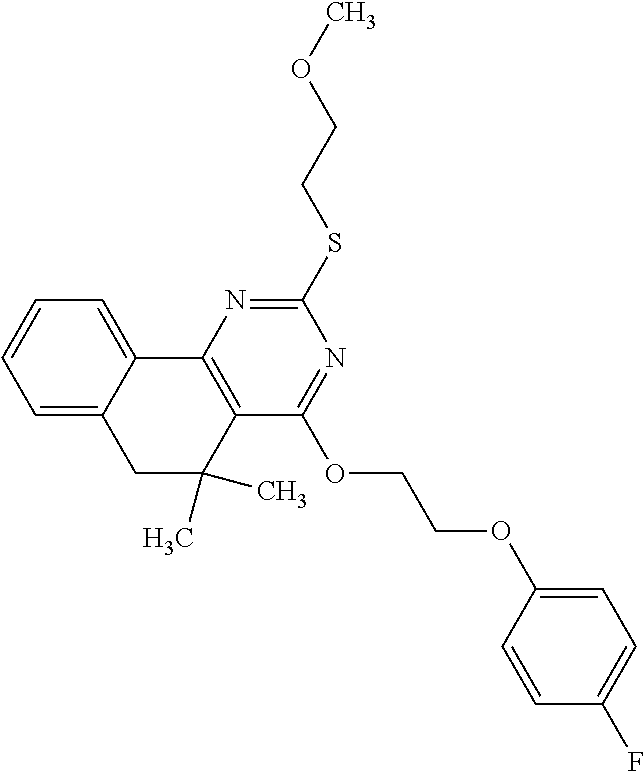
C1=C2C(=CC=C1)C1=C(C(C)(C)C2)C(OCCOC2=CC=C(F)C=C2)=NC(SCCOC)=N1
